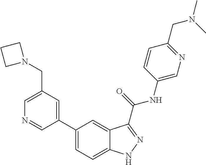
C1(CN2CCC2)=CN=CC(C2=CC=C3C(=C2)C(C(NC2=CN=C(CN(C)C)C=C2)=O)=NN3)=C1
